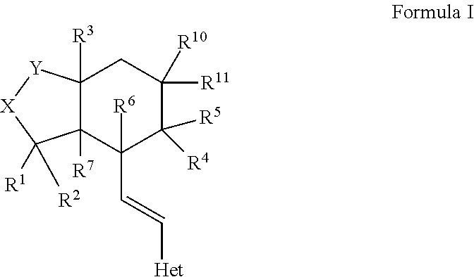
C12([R3])C([R7])(C([R6])(C=C[Het])C([R5])([R4])C([R11])([R10])C1)C([R1])([R2])[X][Y]2
